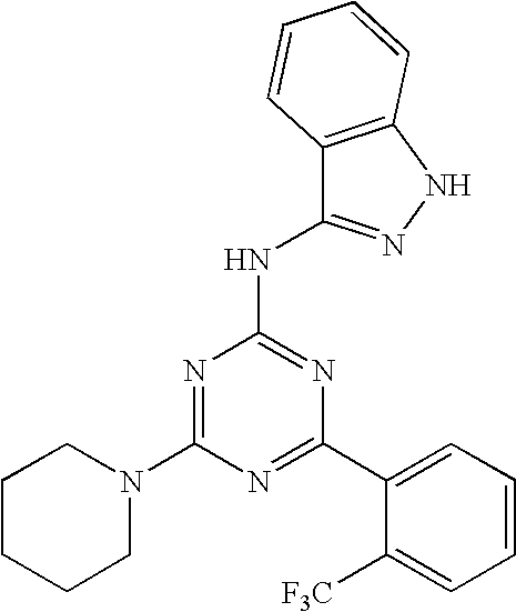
N1=C(C2=CC=CC=C2[F3C])N=C(NC2=NNC3=C2C=CC=C3)N=C1N1CCCCC1
